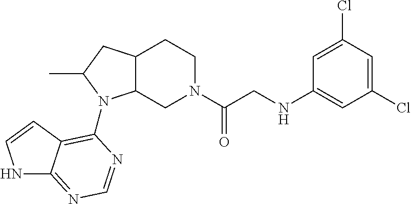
C12CN(C(CNC3=CC(Cl)=CC(Cl)=C3)=O)CCC1CC(C)N2C1=C2C(=NC=N1)NC=C2
